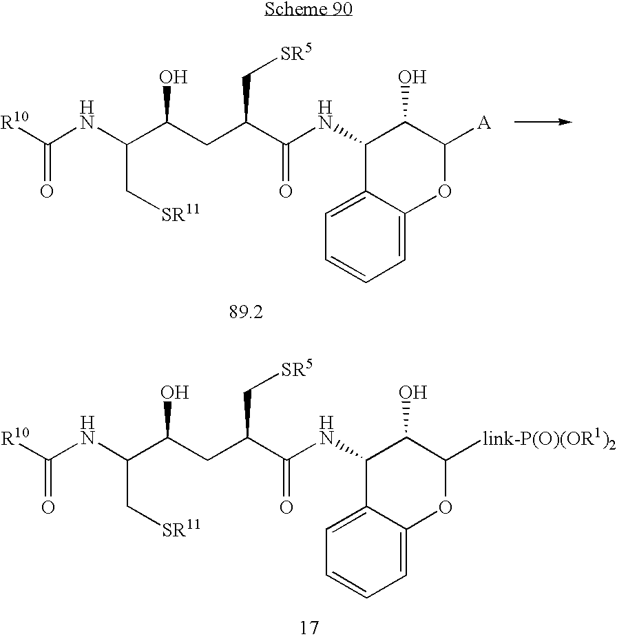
C(C[SR11])(C(CC(C(NC1C2=CC=CC=C2OC([A])C1O)=O)C[SR5])O)NC([R10])=O.C(C[SR11])(C(CC(C(NC1C2=CC=CC=C2OC([link-P(O)(OR1)2])C1O)=O)C[SR5])O)NC([R10])=O
